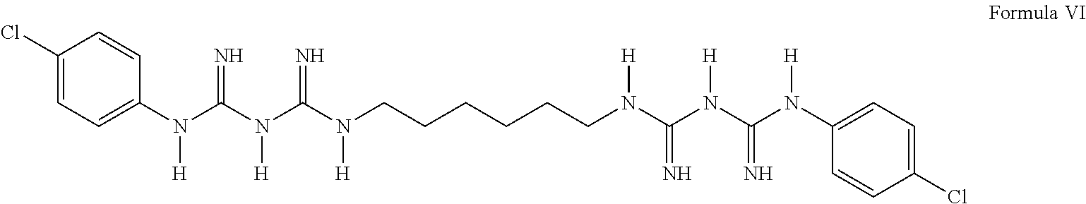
C1(Cl)=CC=C(N(C(N(C(N(CCCCCCN(C(N(C(N(C2=CC=C(Cl)C=C2)[H])=N)[H])=N)[H])[H])=N)[H])=N)[H])C=C1
